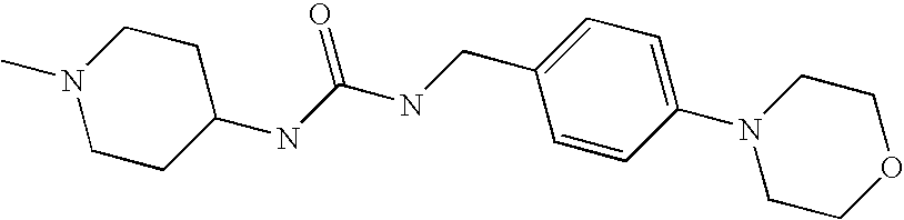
N1(C)CCC(NC(NCC2=CC=C(N3CCOCC3)C=C2)=O)CC1
